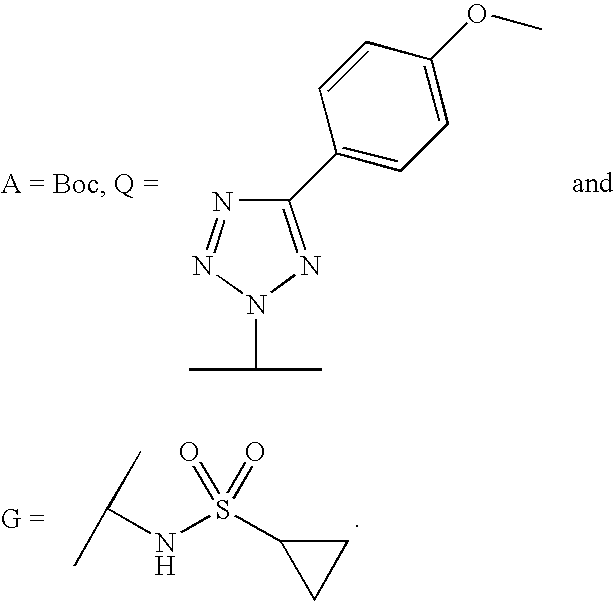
C(NS(C1CC1)(=O)=O)(C)C.N1=NN(C(C)C)N=C1C1=CC=C(OC)C=C1
